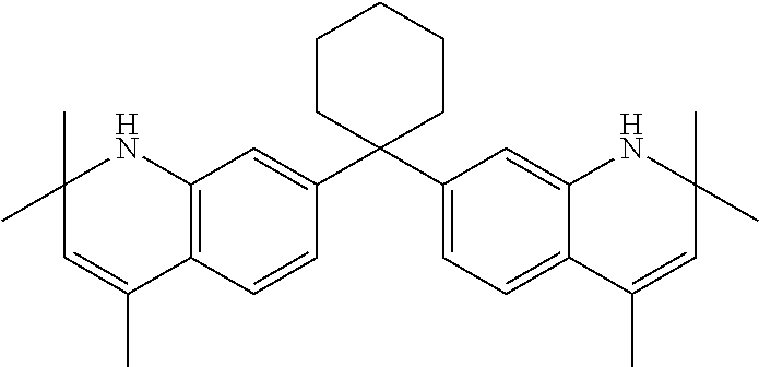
C1=CC2=C(C=C1C1(C3=CC=C4C(=C3)NC(C)(C)C=C4C)CCCCC1)NC(C)(C)C=C2C
